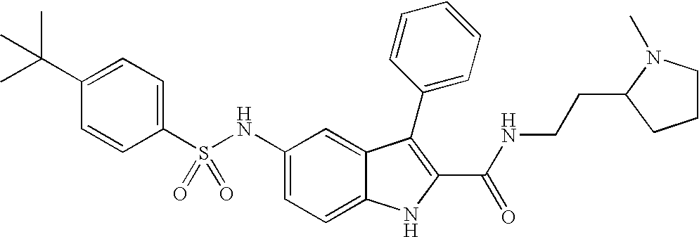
C1(C(C)(C)C)=CC=C(S(NC2=CC=C3C(=C2)C(C2=CC=CC=C2)=C(C(NCCC2CCCN2C)=O)N3)(=O)=O)C=C1
